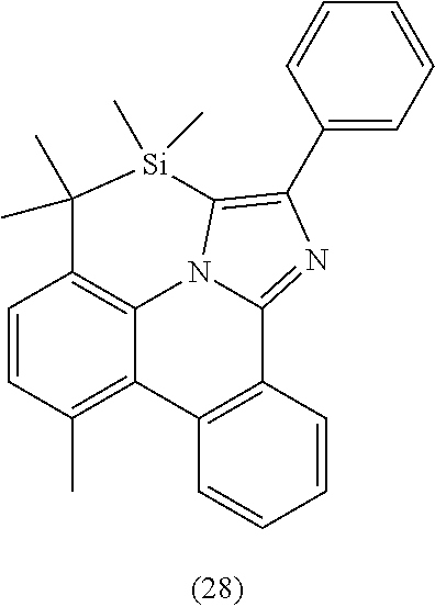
C1=CC(C)=C2C3=C1C(C)(C)[Si](C)(C)C1=C(C4=CC=CC=C4)N=C(C4=C2C=CC=C4)N31
